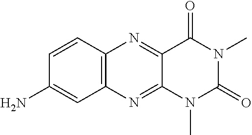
C1=CC2=C(C=C1N)N=C1C(=N2)C(=O)N(C)C(=O)N1C
